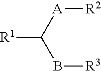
[R1]C([A][R2])B[R3]
